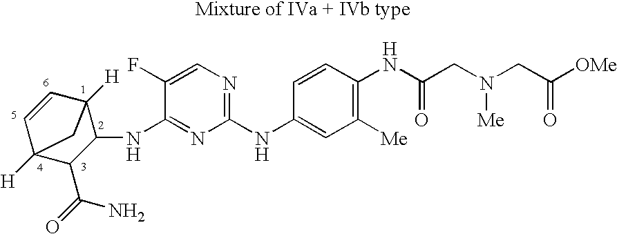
C1(NC2=CC([Me])=C(NC(CN(CC([OMe])=O)[Me])=O)C=C2)=NC=C(F)C(NC2C3([H])C=CC([H])(C2C(=O)N)C3)=N1
